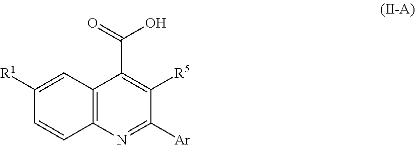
C1([R1])=CC2=C(C=C1)N=C([Ar])C([R5])=C2C(O)=O
